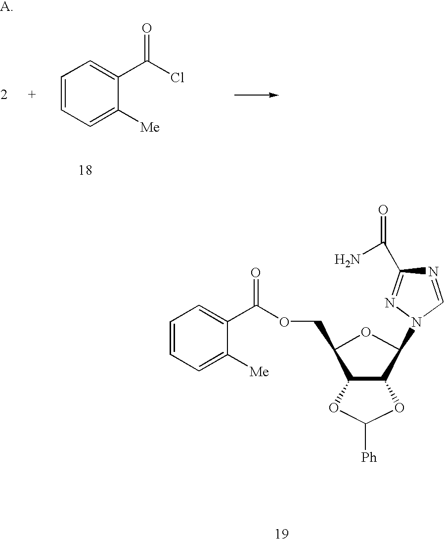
C1(COC(C2=CC=CC=C2[Me])=O)C2C(C(N3C=NC(C(N)=O)=N3)O1)OC([Ph])O2.ClC(C1=CC=CC=C1[Me])=O
